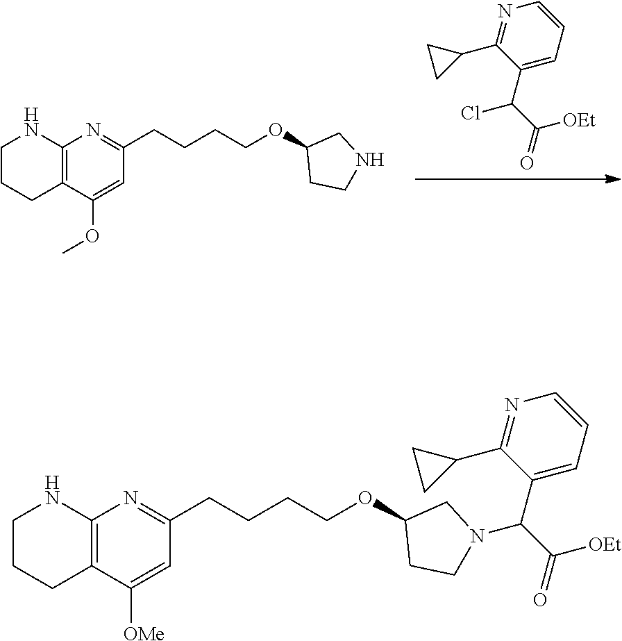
C1(C(C([OEt])=O)Cl)=CC=CN=C1C1CC1.C12=C(CCCN1)C(OC)=CC(CCCCOC1CCNC1)=N2.C12=C(CCCN1)C([OMe])=CC(CCCCOC1CCN(C(C(=O)[OEt])C3=CC=CN=C3C3CC3)C1)=N2
